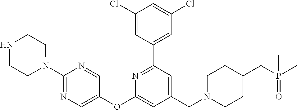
C1(Cl)=CC(C2=NC(OC3=CN=C(N4CCNCC4)N=C3)=CC(CN3CCC(CP(C)(=O)C)CC3)=C2)=CC(Cl)=C1
